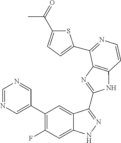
C1=C(C2=C(F)C=C3C(=C2)C(C2=NC4=C(N2)C=CN=C4C2=CC=C(C(=O)C)S2)=NN3)C=NC=N1
